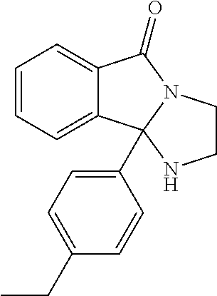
C12=CC=CC=C1C1(C3=CC=C(CC)C=C3)N(C2=O)CCN1
